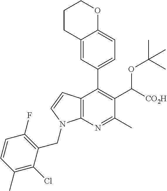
C12=C(N=C(C)C(C([CO2H])OC(C)(C)C)=C1C1=CC=C3C(=C1)CCCO3)N(CC1=C(F)C=CC(C)=C1Cl)C=C2
